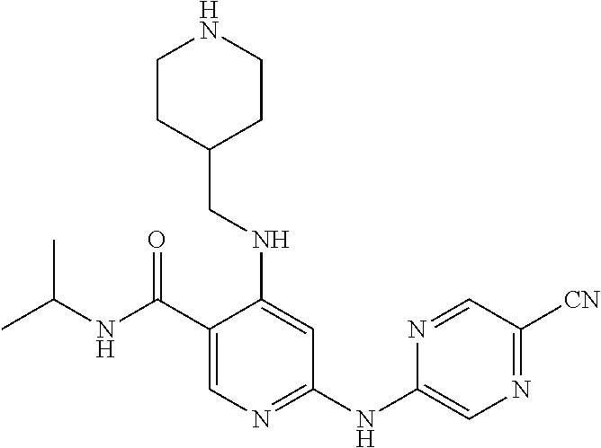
C1(C(NC(C)C)=O)=CN=C(NC2=CN=C([CN])C=N2)C=C1NCC1CCNCC1
